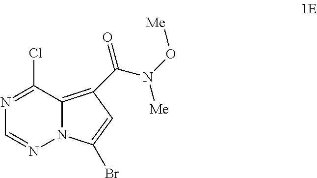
N1=C(Cl)C2=C(C(N(O[Me])[Me])=O)C=C(Br)N2N=C1
